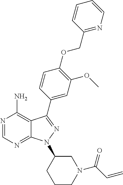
N1=CN=C2C(=C1N)C(C1=CC(OC)=C(OCC3=NC=CC=C3)C=C1)=NN2C1CCCN(C(C=C)=O)C1
